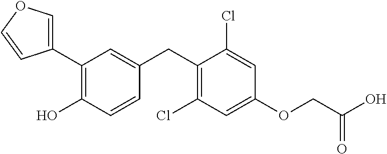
C1(C2=C(O)C=CC(CC3=C(Cl)C=C(OCC(O)=O)C=C3Cl)=C2)=COC=C1
